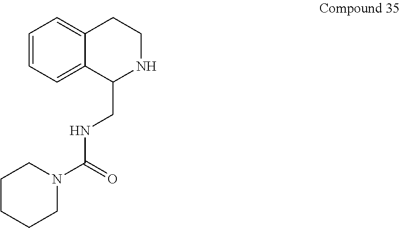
C1=CC=C2C(=C1)CCNC2CNC(N1CCCCC1)=O
